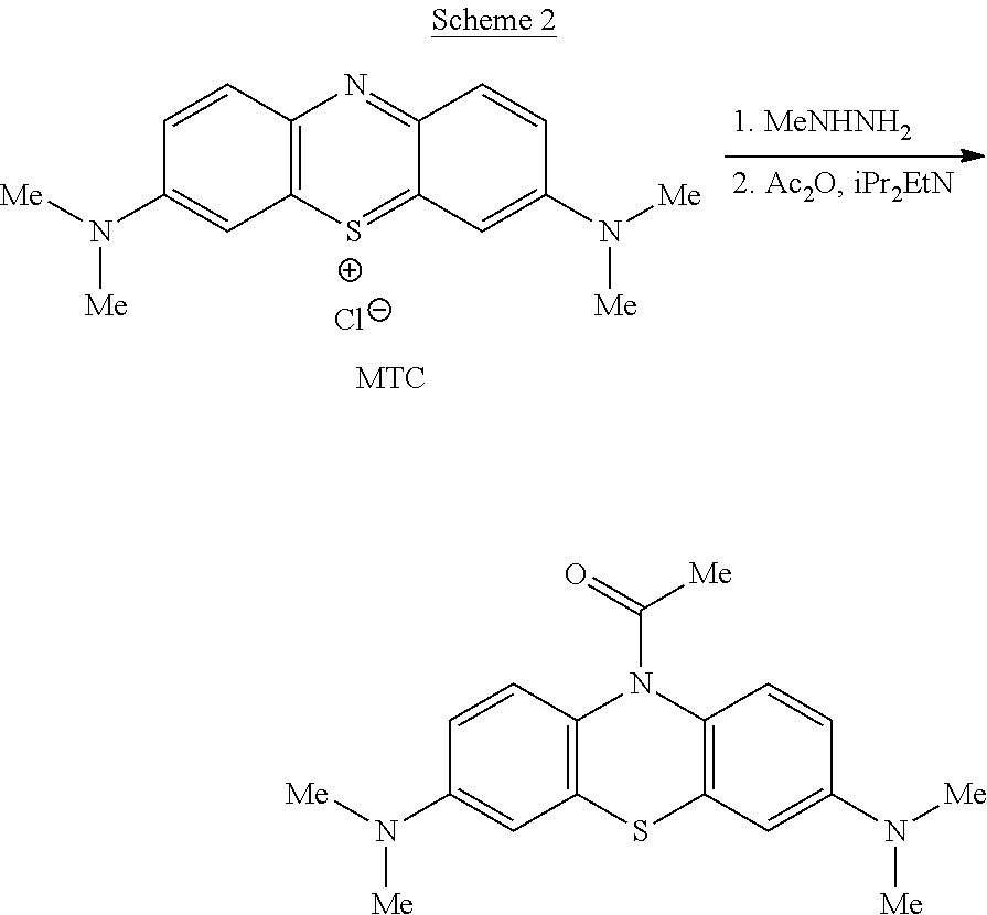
C1=CC2=C(C=C1N([Me])[Me])SC1=C(N2C(=O)[Me])C=CC(N([Me])[Me])=C1.C1=CC2=C(C=C1N([Me])[Me])[S+]=C1C(=N2)C=CC(N([Me])[Me])=C1.[Cl-]
